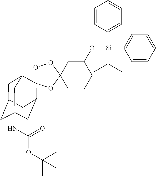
[Si](OC1CCCC2(C1)OOC1(O2)C2CC3(NC(OC(C)(C)C)=O)CC(CC1C3)C2)(C1=CC=CC=C1)(C(C)(C)C)C1=CC=CC=C1
